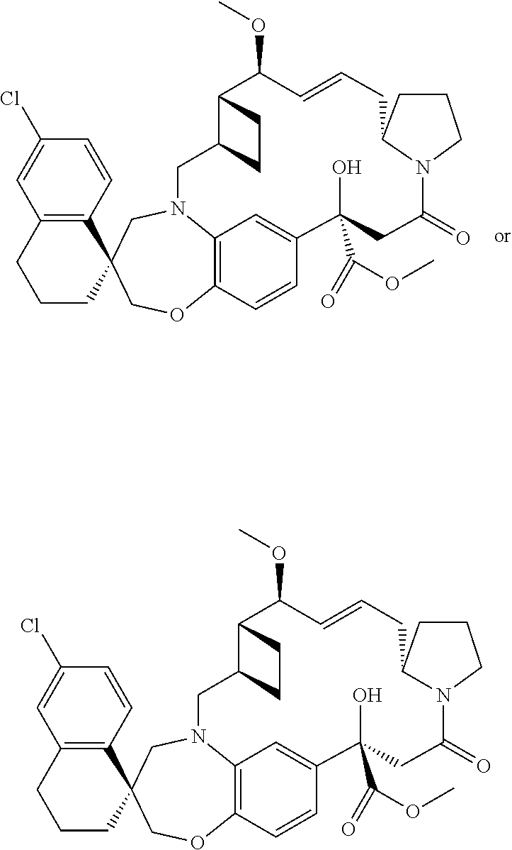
C1(Cl)=CC2=C(C=C1)C1(CCC2)CN2C3=C(OC1)C=CC(=C3)C(O)(C(OC)=O)CC(=O)N1C(CC=CC(OC)C3C(C2)CC3)CCC1.C1(Cl)=CC2=C(C=C1)C1(CCC2)CN2C3=C(OC1)C=CC(=C3)C(O)(C(OC)=O)CC(=O)N1C(CC=CC(OC)C3C(C2)CC3)CCC1
